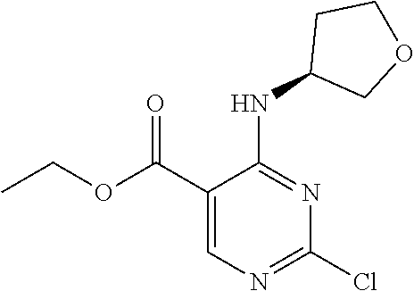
C1(C(OCC)=O)=CN=C(Cl)N=C1NC1COCC1
